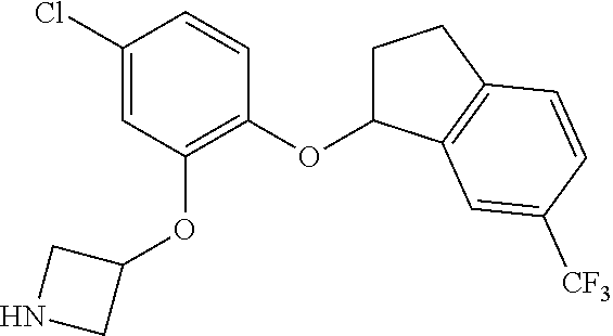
C1(Cl)=CC(OC2CNC2)=C(OC2CCC3=C2C=C([CF3])C=C3)C=C1
